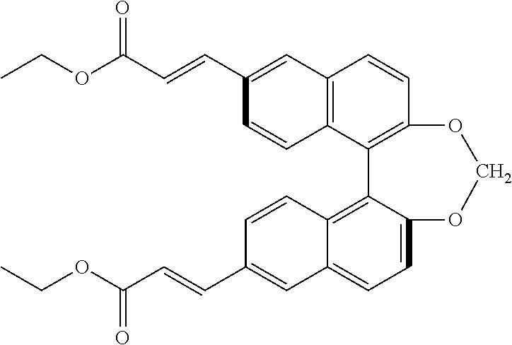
CCOC(C=CC1=CC2=C(C=C1)C1=C(C=C2)OCOC2=CC=C3C(=C12)C=CC(C=CC(OCC)=O)=C3)=O
